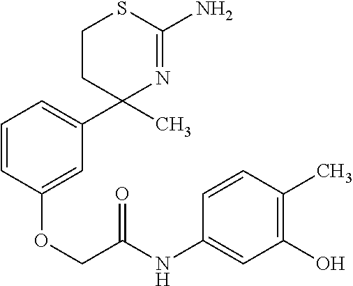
C1CC(C2=CC=CC(OCC(NC3=CC(O)=C(C)C=C3)=O)=C2)(C)N=C(N)S1
